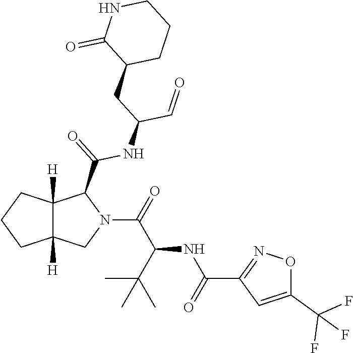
C12([H])C([H])(CCC1)C(C(=O)NC(C=O)CC1CCCNC1=O)N(C(C(C(C)(C)C)NC(C1=NOC(C(F)(F)F)=C1)=O)=O)C2
